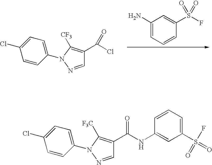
C1(N)=CC=CC(S(F)(=O)=O)=C1.C(Cl)(=O)C1=C([CF3])N(C2=CC=C(Cl)C=C2)N=C1.C(NC1=CC(S(=O)(F)=O)=CC=C1)(=O)C1=C([F3C])N(C2=CC=C(Cl)C=C2)N=C1
